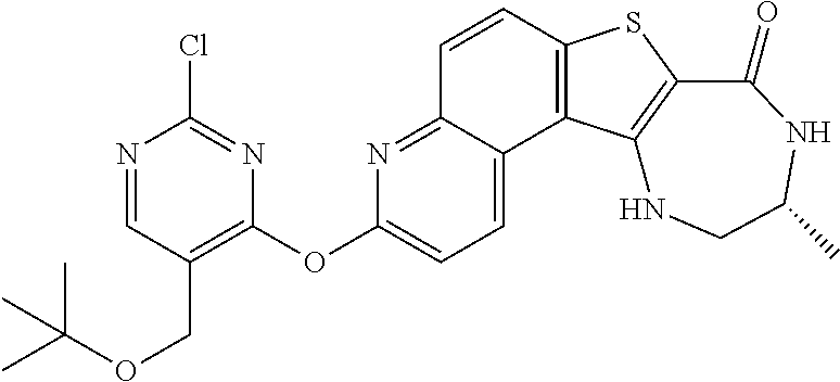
C1=CC2=C(C3=CC=C(OC4=C(COC(C)(C)C)C=NC(Cl)=N4)N=C13)C1=C(S2)C(=O)NC(C)CN1
